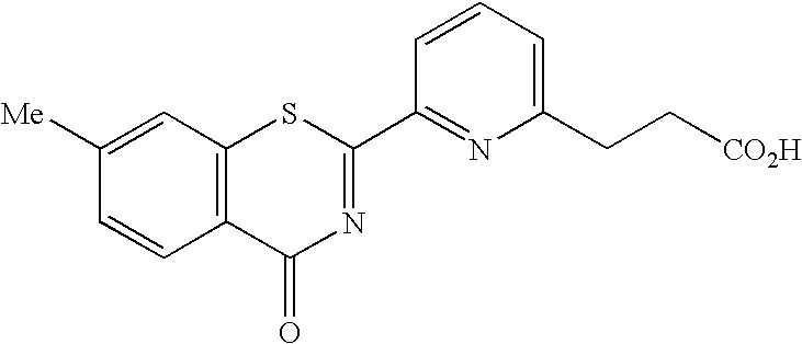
C1([Me])=CC2=C(C=C1)C(=O)N=C(C1=NC(CC[CO2H])=CC=C1)S2
